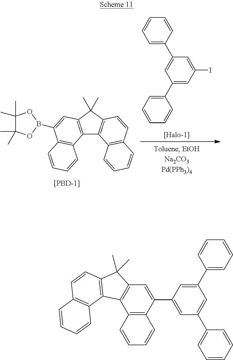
C12=C(C(C)(C)C3=C1C1=C(C=C3)C=CC=C1)C=C(B1OC(C)(C)C(C)(C)O1)C1=C2C=CC=C1.[[PBD-1]].C1=C(C2=CC(C3=CC=CC=C3)=CC(I)=C2)C=CC=C1.C12=C(C(C3=CC(C4=CC=CC=C4)=CC(C4=CC=CC=C4)=C3)=CC3=C1C1=C(C3(C)C)C=CC3=C1C=CC=C3)C=CC=C2
